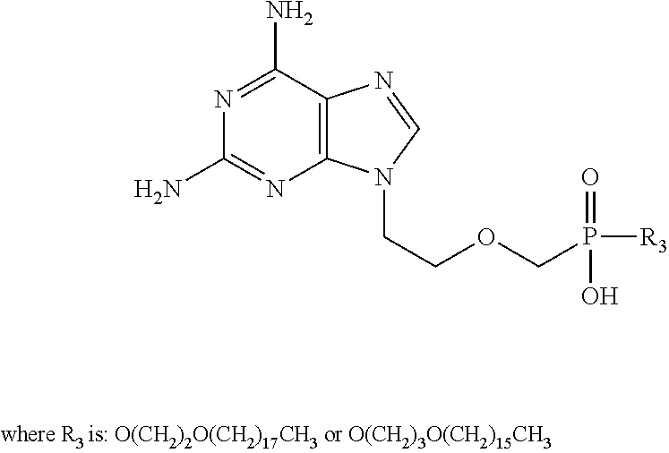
N1=C(N)C2=C(N=C1N)N(CCOCP(=O)(O)[R3])C=N2
